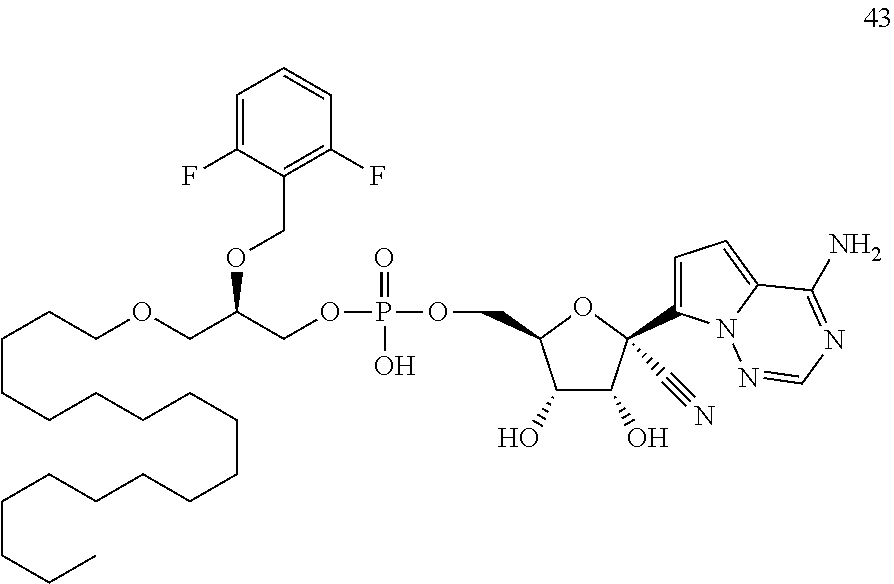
C1(COC(COCCCCCCCCCCCCCCCCCC)COP(=O)(O)OCC2C(O)C(O)C(C3=CC=C4N3N=CN=C4N)(C#N)O2)=C(F)C=CC=C1F
